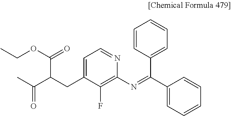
C1=C(CC(C(C)=O)C(OCC)=O)C(F)=C(N=C(C2=CC=CC=C2)C2=CC=CC=C2)N=C1
